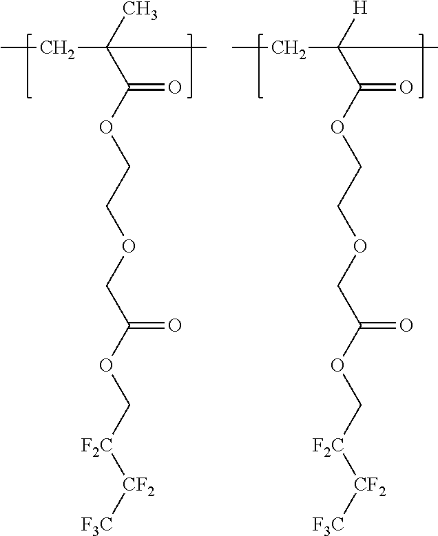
CCC(C)(C)C(=O)OCCOCC(OC[F2C][CF2][F3C])=O.CCC(C)([H])C(=O)OCCOCC(OC[F2C][CF2][F3C])=O
